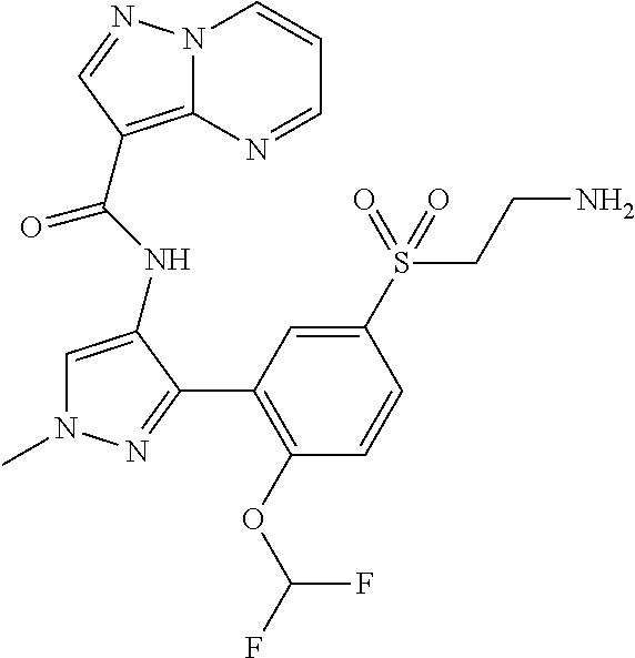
N12C(=C(C(NC3=CN(C)N=C3C3=C(OC(F)F)C=CC(S(CCN)(=O)=O)=C3)=O)C=N1)N=CC=C2
